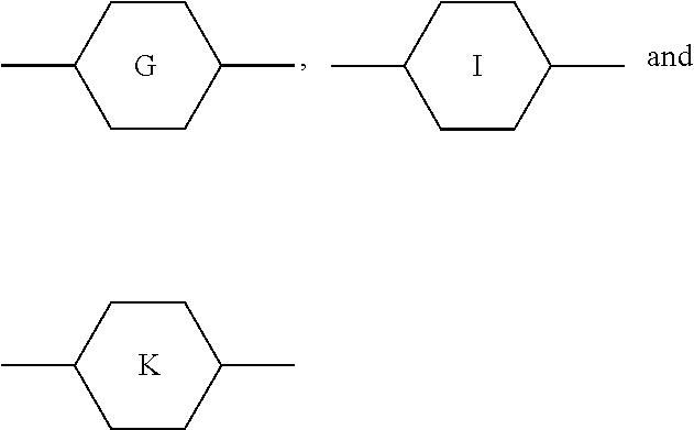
[G].I.C1CC(C)CCC1C.CC1CCC(C)CC1.[K].C1CC(C)CCC1C
